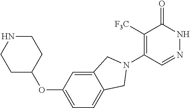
C1CC(OC2=CC=C3C(=C2)CN(C2=C([F3C])C(=O)NN=C2)C3)CCN1
